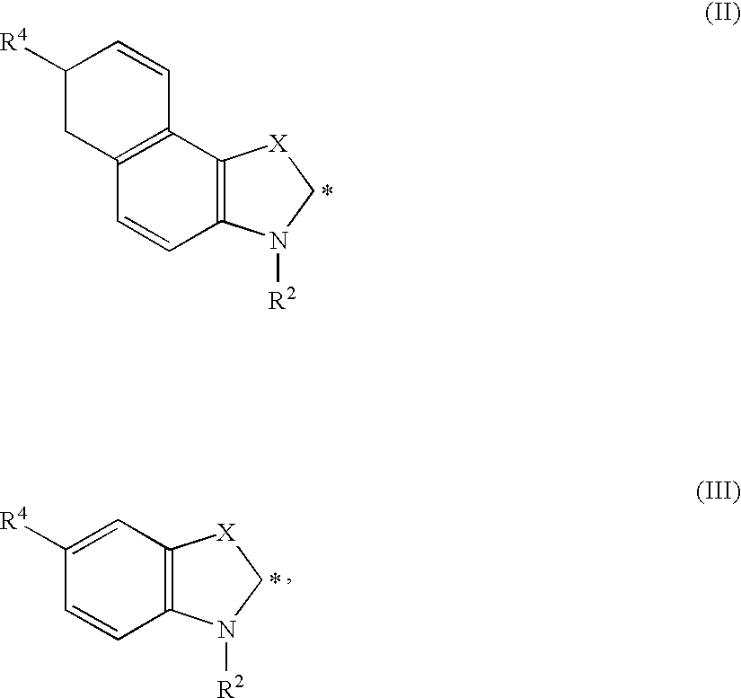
C1([R4])CC2=C(C=C1)C1=C(C=C2)N([R2])C[X]1.[R4]C1=CC2=C(C=C1)N([R2])C[X]2
